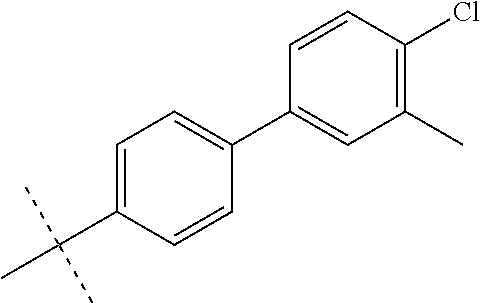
C1=C(C(C)(C)C)C=CC(C2=CC(C)=C(Cl)C=C2)=C1
